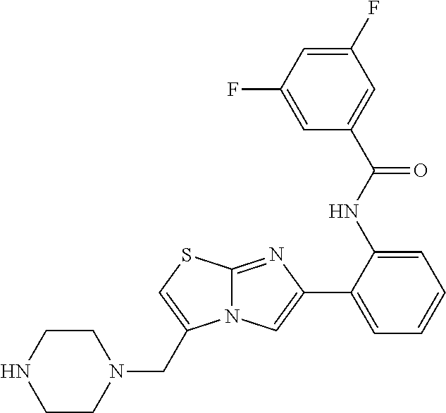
C1(NC(=O)C2=CC(F)=CC(F)=C2)=CC=CC=C1C1=CN2C(=N1)SC=C2CN1CCNCC1
